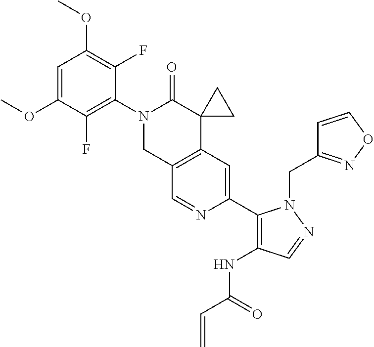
C1=C(OC)C(F)=C(N2CC3=C(C4(C2=O)CC4)C=C(C2=C(NC(=O)C=C)C=NN2CC2=NOC=C2)N=C3)C(F)=C1OC
